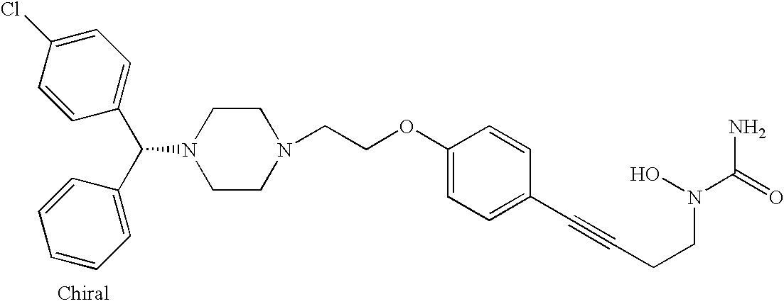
C1=C(Cl)C=CC(C(C2=CC=CC=C2)N2CCN(CCOC3=CC=C(C#CCCN(C(=O)N)O)C=C3)CC2)=C1
